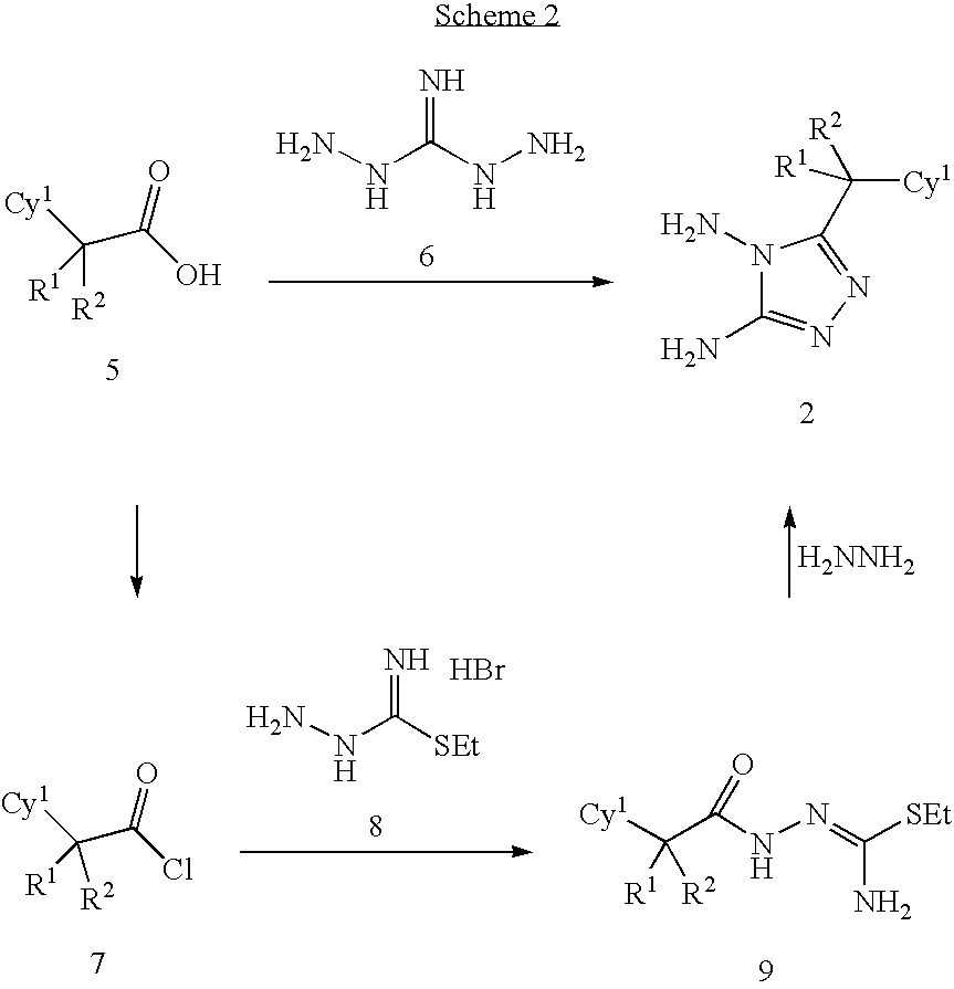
[Cy1]C(C(O)=O)([R1])[R2].N1(N)C(N)=NN=C1C([R2])([Cy1])[R1].NNC(NN)=N.[H2NNH2].[Cy1]C(C(NN=C([SEt])N)=O)([R1])[R2].[Cy1]C(C(Cl)=O)([R1])[R2].NNC([SEt])=N.Br
